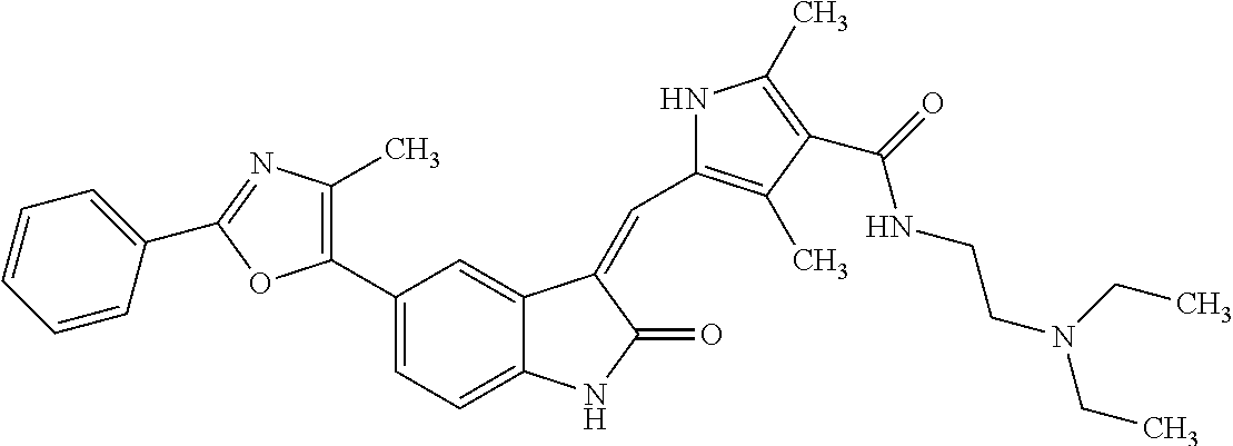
C1(C2=C(C)N=C(C3=CC=CC=C3)O2)=CC=C2C(=C1)C(=CC1=C(C)C(C(=O)NCCN(CC)CC)=C(C)N1)C(=O)N2
